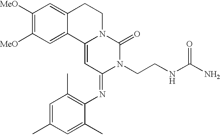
C1([MeO])=C([MeO])C=C2C(=C1)CCN1C2=CC(=NC2=C(C)C=C(C)C=C2C)N(CCNC(N)=O)C1=O
